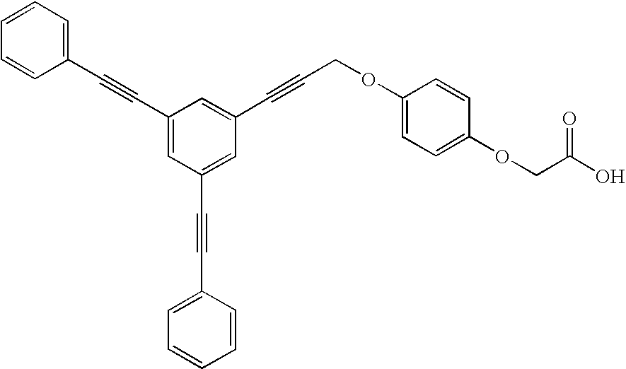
C1=CC=C(C#CC2=CC(C#CC3=CC=CC=C3)=CC(C#CCOC3=CC=C(OCC(O)=O)C=C3)=C2)C=C1
